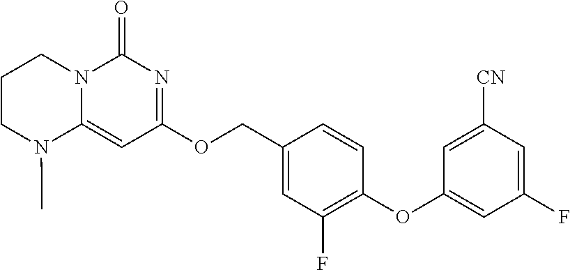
C1CN(C)C2=CC(OCC3=CC(F)=C(OC4=CC(F)=CC([CN])=C4)C=C3)=NC(=O)N2C1
